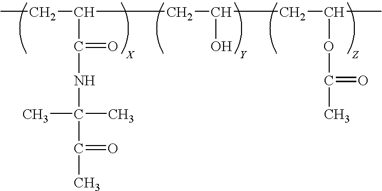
CCC(CC(CC(C)OC(C)=O)O)C(=O)NC(C)(C)C(C)=O
